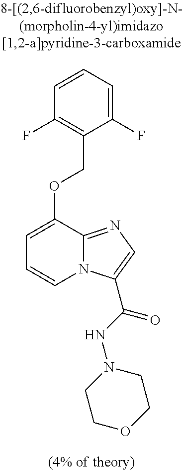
C1=CC=C(F)C(COC2=CC=CN3C2=NC=C3C(NN2CCOCC2)=O)=C1F
